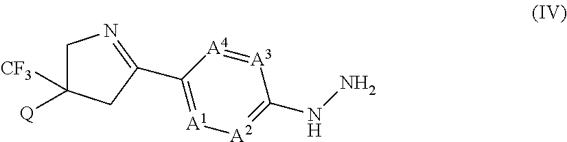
C1C([CF3])([Q])CC(C2=[A1][A2]=C(NN)[A3]=[A4]2)=N1C
